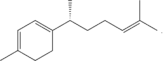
C1=C(C)CCC(C(CCC=C(C)C)C)=C1
